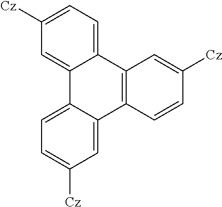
C12=CC=C([Cz])C=C1C1=CC=C([Cz])C=C1C1=C2C=C([Cz])C=C1
